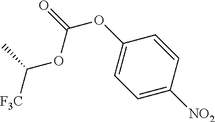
C1=C([NO2])C=CC(OC(OC([F3C])C)=O)=C1
